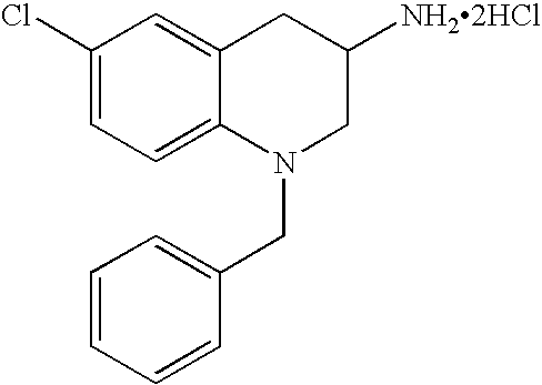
C1(Cl)=CC=C2C(=C1)CC([NH22HCl])CN2CC1=CC=CC=C1
